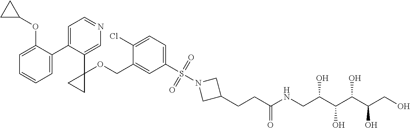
C1=C(C2=CC=NC=C2C2(OCC3=CC(S(=O)(=O)N4CC(CCC(NCC(C(C(C(CO)O)O)O)O)=O)C4)=CC=C3Cl)CC2)C(OC2CC2)=CC=C1
